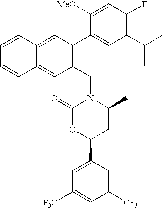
C1(C(C)C)=C(F)C=C([MeO])C(C2=C(CN3C(=O)OC(C4=CC([F3C])=CC([CF3])=C4)CC3C)C=C3C(=C2)C=CC=C3)=C1
